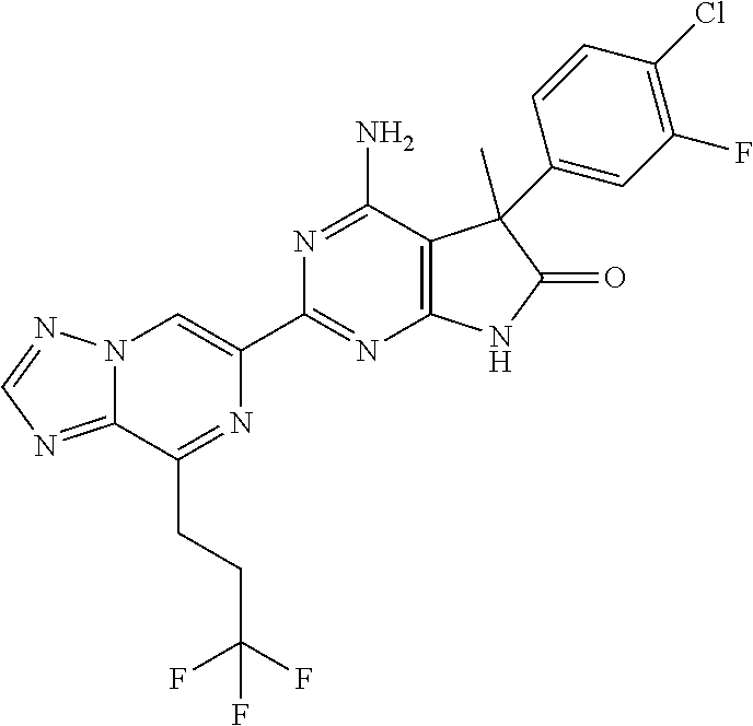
C12=NC=NN1C=C(C1=NC3=C(C(N)=N1)C(C)(C1=CC(F)=C(Cl)C=C1)C(=O)N3)N=C2CCC(F)(F)F
